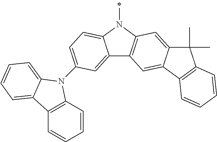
C12=CC(N3C4=C(C=CC=C4)C4=CC=CC=C34)=CC=C1N(C)C1=C2C=C2C(=C1)C(C)(C)C1=C2C=CC=C1
